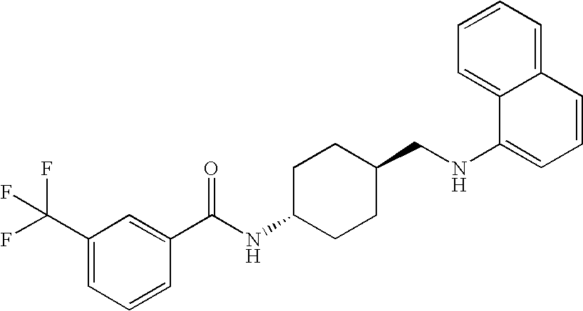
C1(C(F)(F)F)=CC=CC(C(NC2CCC(CNC3=CC=CC4=CC=CC=C34)CC2)=O)=C1
